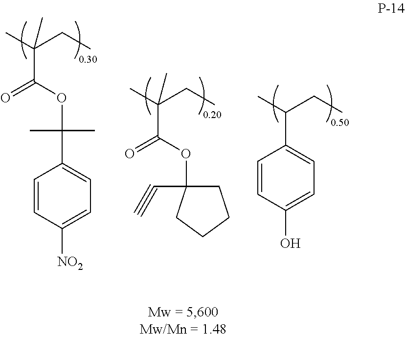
C1=CC([NO2])=CC=C1C(C)(C)OC(C(C)(CC)C)=O.C1(C#C)(OC(C(C)(CC)C)=O)CCCC1.C1(C(C)CC)=CC=C(O)C=C1
